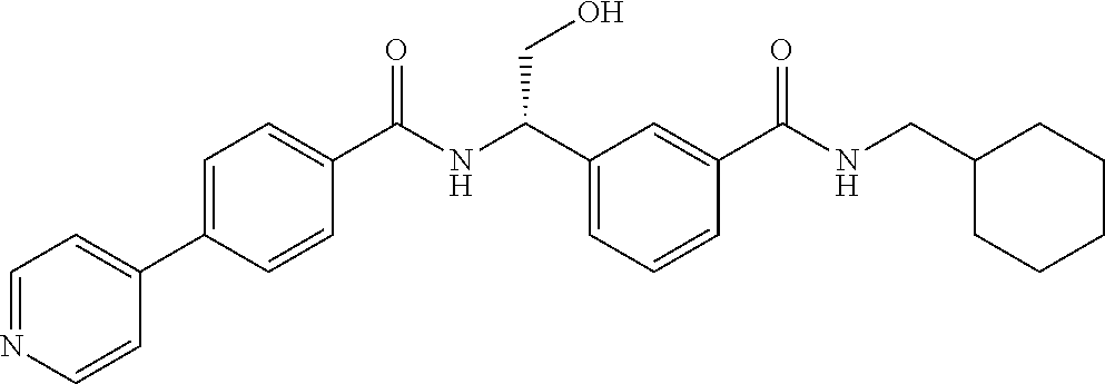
C1(C2=CC=C(C(NC(C3=CC=CC(C(NCC4CCCCC4)=O)=C3)CO)=O)C=C2)=CC=NC=C1
